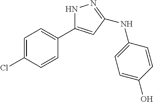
C1=C(Cl)C=CC(C2=CC(NC3=CC=C(O)C=C3)=NN2)=C1
